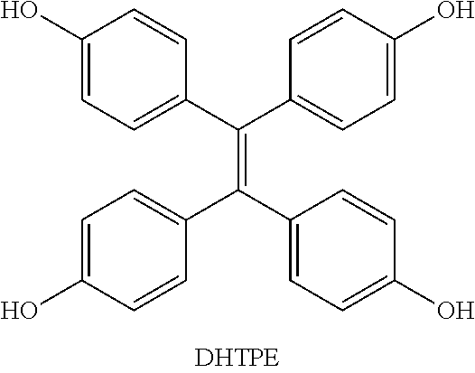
C1(O)=CC=C(C(C2=CC=C(O)C=C2)=C(C2=CC=C(O)C=C2)C2=CC=C(O)C=C2)C=C1
